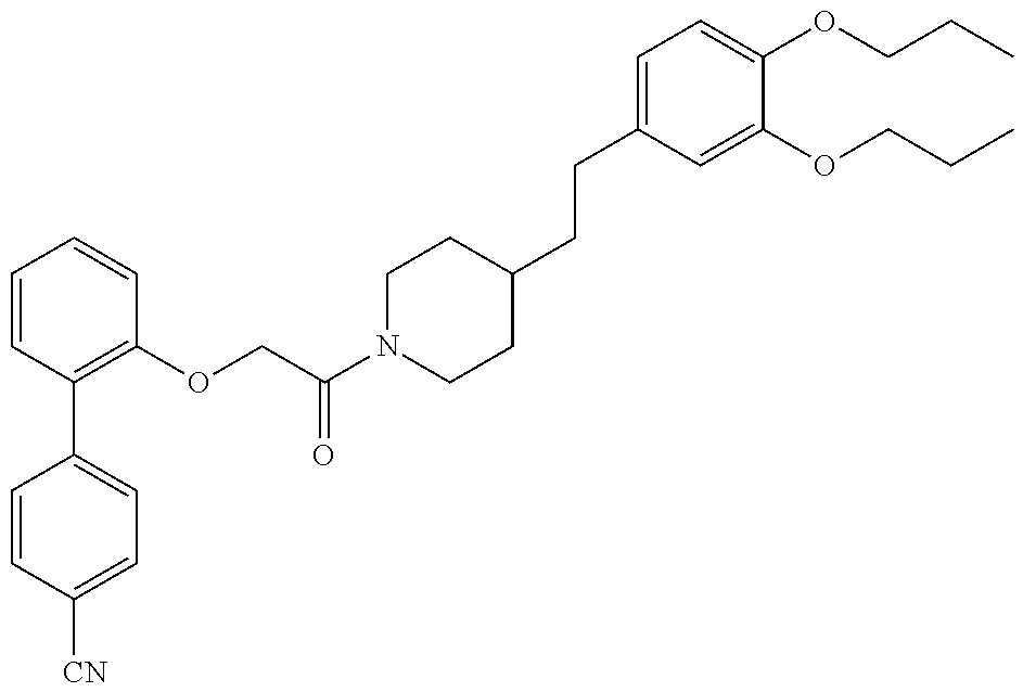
C1=CC([CN])=CC=C1C1=C(OCC(N2CCC(CCC3=CC=C(OCCC)C(OCCC)=C3)CC2)=O)C=CC=C1
